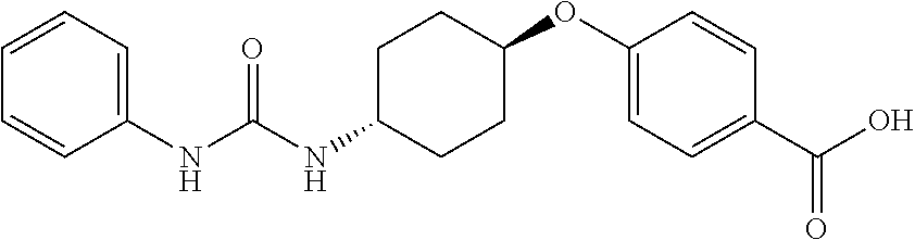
C1=CC=CC(NC(NC2CCC(OC3=CC=C(C(O)=O)C=C3)CC2)=O)=C1
